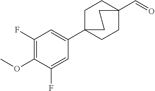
COC1=C(F)C=C(C23CCC(C=O)(CC2)CC3)C=C1F
